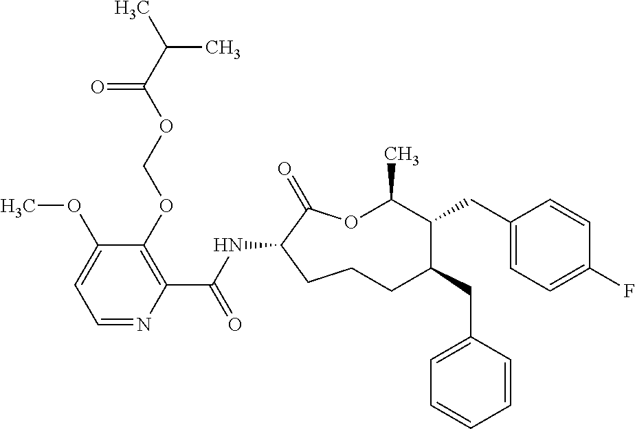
C1CC(NC(C2=C(OCOC(C(C)C)=O)C(OC)=CC=N2)=O)C(=O)OC(C)C(CC2=CC=C(F)C=C2)C(CC2=CC=CC=C2)C1
